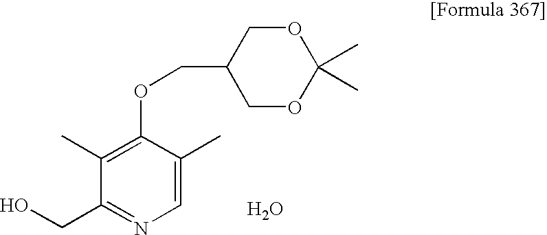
C1(CO)=NC=C(C)C(OCC2COC(C)(C)OC2)=C1C.O
